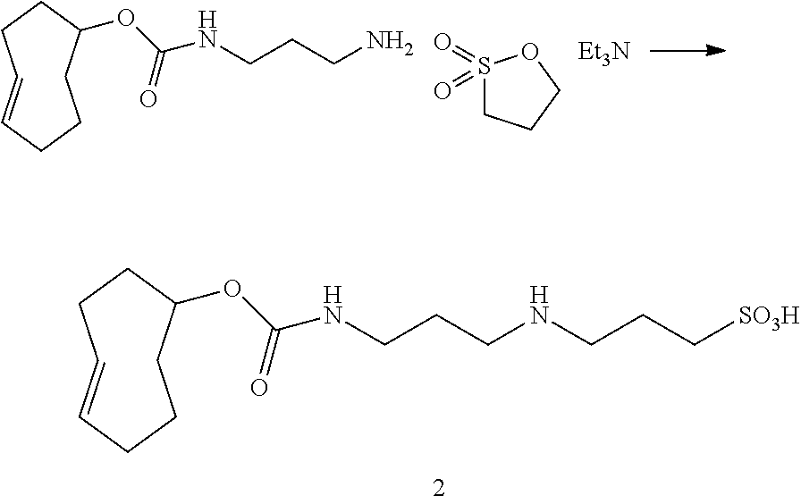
C1=CCCCC(OC(NCCCNCCC[SO3H])=O)CC1.C1=CCCCC(OC(NCCCN)=O)CC1.S1(=O)(=O)CCCO1.[Et3N]
